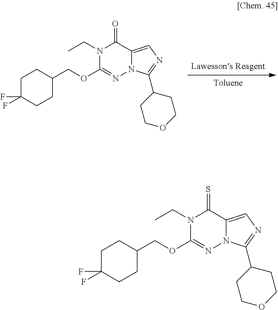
[Toluene].[Lawessons Reagent].N1(CC)C(OCC2CCC(F)(F)CC2)=NN2C(=CN=C2C2CCOCC2)C1=O.N1(CC)C(OCC2CCC(F)(F)CC2)=NN2C(=CN=C2C2CCOCC2)C1=S
